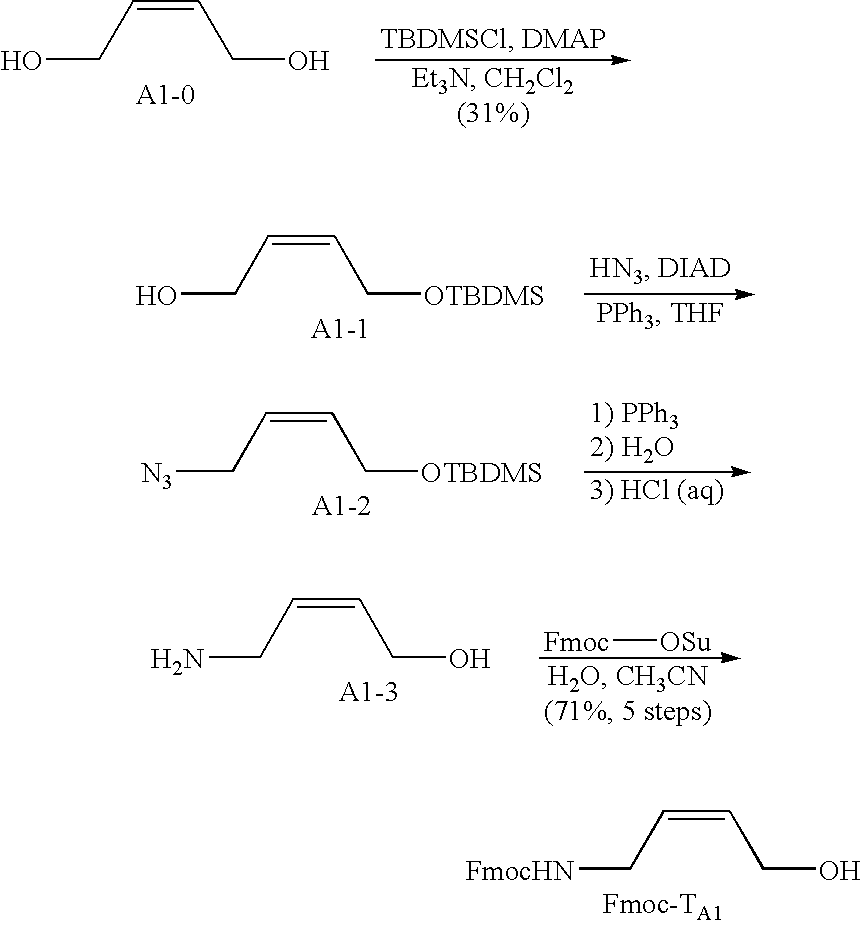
OCC=CCO.OCC=CC[OTBDMS].[N3]CC=CC[OTBDMS].NCC=CCO.[Fmoc][OSu].[FmocHN]CC=CCO
